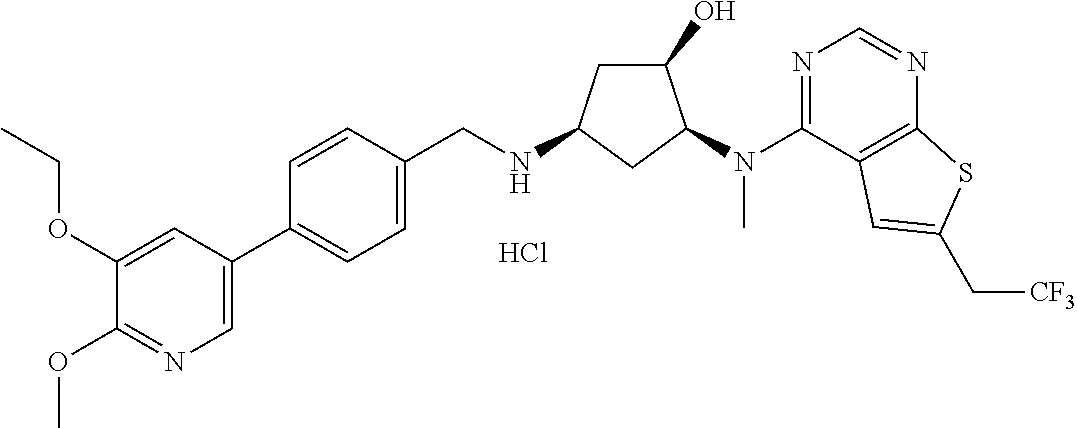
C1(C2=CC=C(CNC3CC(O)C(N(C4=NC=NC5=C4C=C(C[CF3])S5)C)C3)C=C2)=CN=C(OC)C(OCC)=C1.Cl
